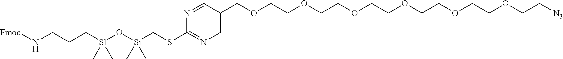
[Sl](CCCN[Fmoc])(C)(C)O[Si](C)(CSC1=NC=C(COCCOCCOCCOCCOCCOCC[N3])C=N1)C
